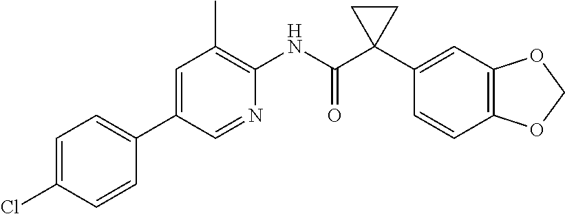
C1=C(C2=CC=C(Cl)C=C2)C=NC(NC(C2(C3=CC4=C(C=C3)OCO4)CC2)=O)=C1C
